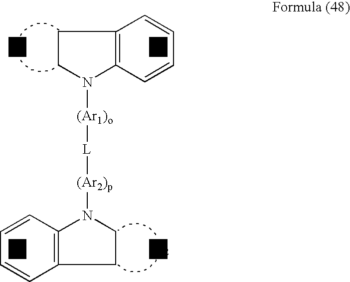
C1CN([(Ar1)o][L][(Ar2)p]N2C3=C(CC2)C=CC=C3)C2=C1C=CC=C2
